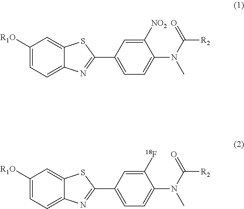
C1([R1O])=CC=C2C(=C1)SC(C1=CC=C(N(C(=O)[R2])C)C([18F])=C1)=N2.C1([R1O])=CC=C2C(=C1)SC(C1=CC=C(N(C(=O)[R2])C)C([NO2])=C1)=N2
